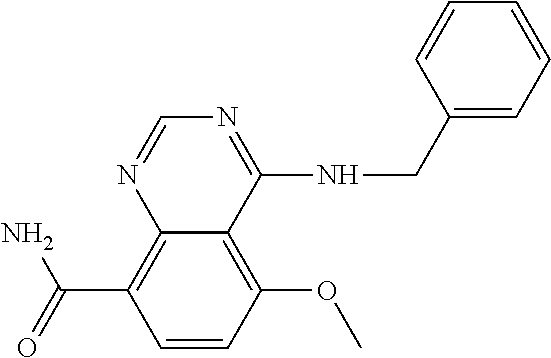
C12=C(C(=O)N)C=CC(OC)=C1C(NCC1=CC=CC=C1)=NC=N2
